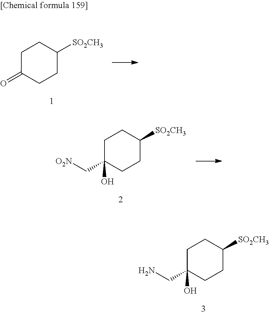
C1C(=O)CCC([SO2CH3])C1.C1C(O)(C[O2N])CCC([SO2CH3])C1.C1C(O)(CN)CCC([SO2CH3])C1
